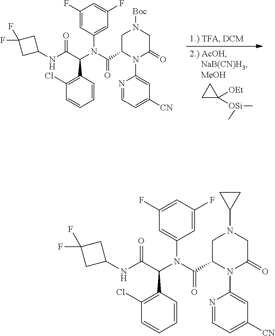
C1=C(F)C=C(F)C=C1N(C(C(NC1CC(F)(F)C1)=O)C1=C(Cl)C=CC=C1)C(=O)C1CN(C2CC2)CC(=O)N1C1=CC([CN])=CC=N1.C1=C(N(C(C(NC2CC(F)(F)C2)=O)C2=C(Cl)C=CC=C2)C(=O)C2CN([Boc])CC(=O)N2C2=CC([CN])=CC=N2)C=C(F)C=C1F.C1C([OEt])([OSi](C)C)C1
